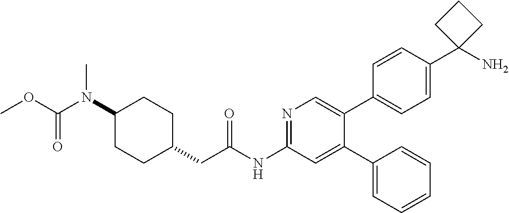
C1(N(C(=O)OC)C)CCC(CC(NC2=NC=C(C3=CC=C(C4(N)CCC4)C=C3)C(C3=CC=CC=C3)=C2)=O)CC1
